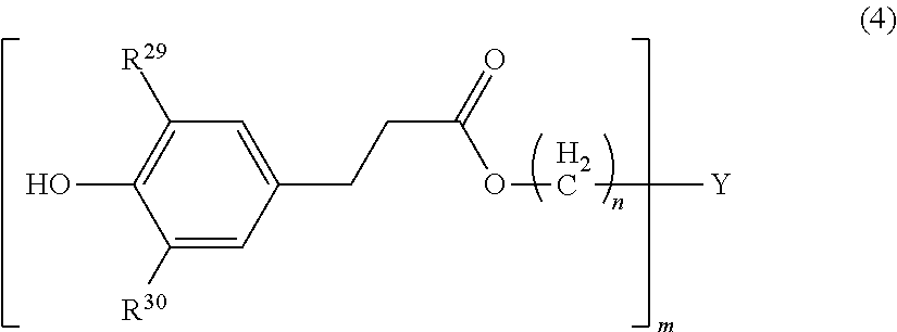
C1([R30])=CC(CCC(=O)OC[Y])=CC([R29])=C1O
